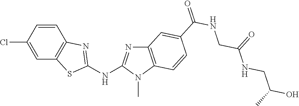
C1(Cl)=CC2=C(C=C1)N=C(NC1=NC3=C(N1C)C=CC(C(NCC(NCC(O)C)=O)=O)=C3)S2
